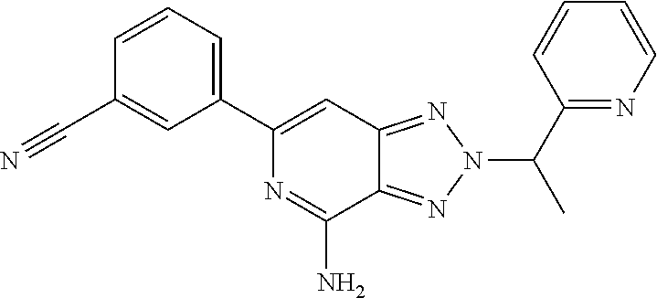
NC1=NC(C2=CC=CC(C#N)=C2)=CC2=NN(C(C3=NC=CC=C3)C)N=C12
